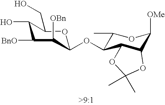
C1(C)C(OC2OC(CO)C(O)C([BnO])C2[OBn])C2C(C([OMe])O1)OC(C)(C)O2
